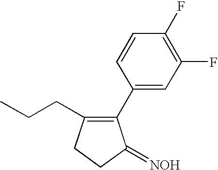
C1(F)=C(F)C=CC(C2=C(CCC)CCC2=[NOH])=C1
